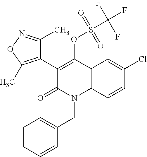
C1(C2=C(OS(C(F)(F)F)(=O)=O)C3C(N(CC4=CC=CC=C4)C2=O)C=CC(Cl)=C3)=C(C)ON=C1C
